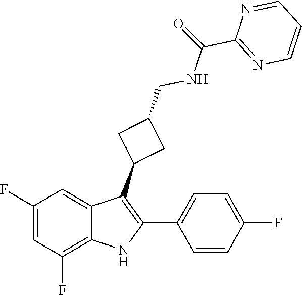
C1(CNC(=O)C2=NC=CC=N2)CC(C2=C(C3=CC=C(F)C=C3)NC3=C(F)C=C(F)C=C23)C1
